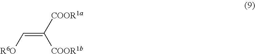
C(=C([COOR1a])[COOR1b])[R6O]
